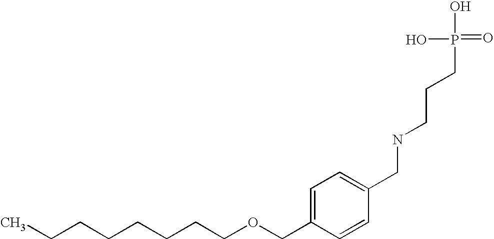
C(CCCCCCOCC1=CC=C(CNCCCP(=O)(O)O)C=C1)C
